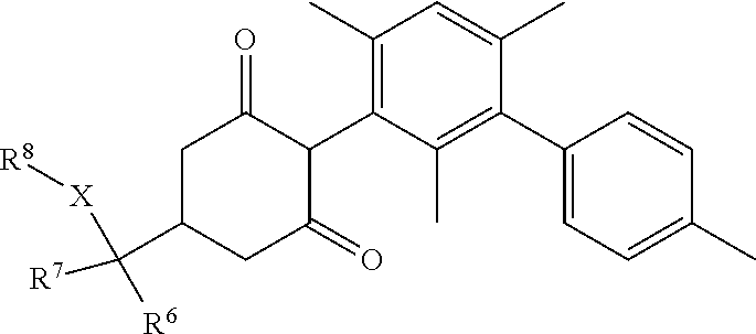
C1(C2=CC=C(C)C=C2)=C(C)C(C2C(=O)CC(C([R7])([R6])[X][R8])CC2=O)=C(C)C=C1C
